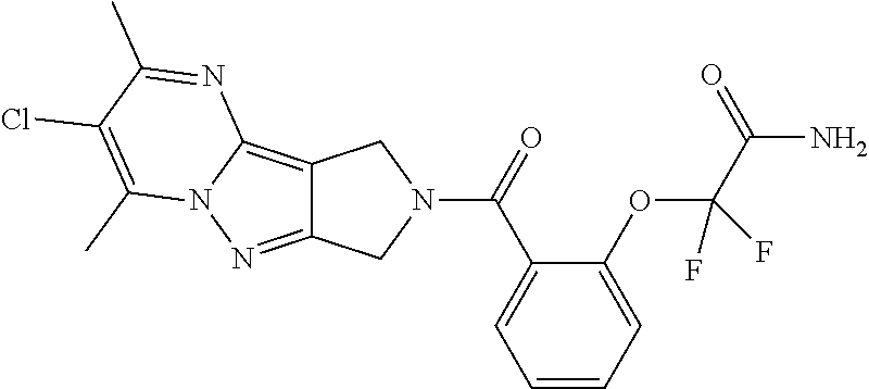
C12=NN3C(=C1CN(C(C1=CC=CC=C1OC(C(N)=O)(F)F)=O)C2)N=C(C)C(Cl)=C3C
